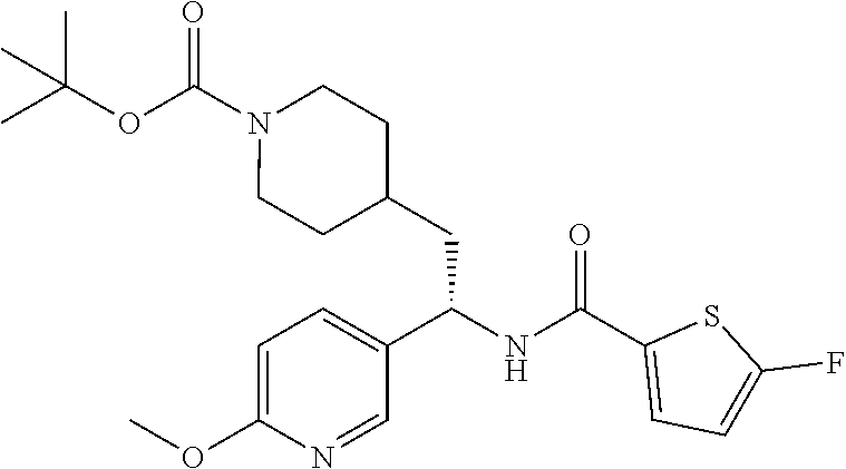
O(C(N1CCC(CC(NC(C2=CC=C(F)S2)=O)C2=CC=C(OC)N=C2)CC1)=O)C(C)(C)C
